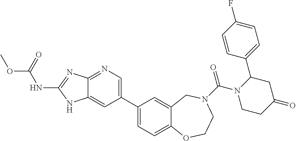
C1(C2=CN=C3C(=C2)NC(NC(=O)OC)=N3)=CC=C2C(=C1)CN(C(N1CCC(=O)CC1C1=CC=C(F)C=C1)=O)CCO2
